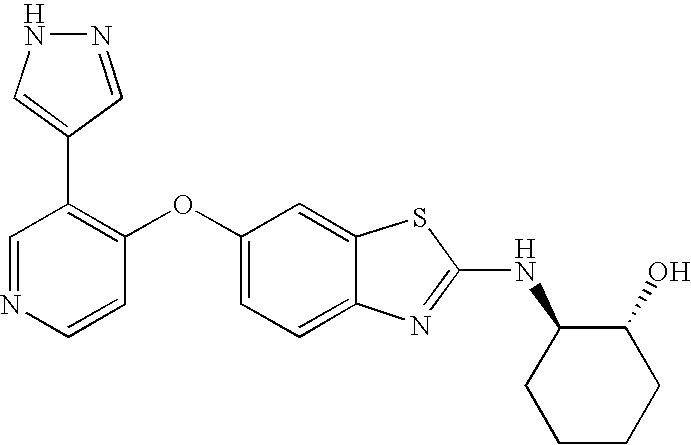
N1=CC(C2=CNN=C2)=C(OC2=CC=C3C(=C2)SC(NC2CCCCC2O)=N3)C=C1
